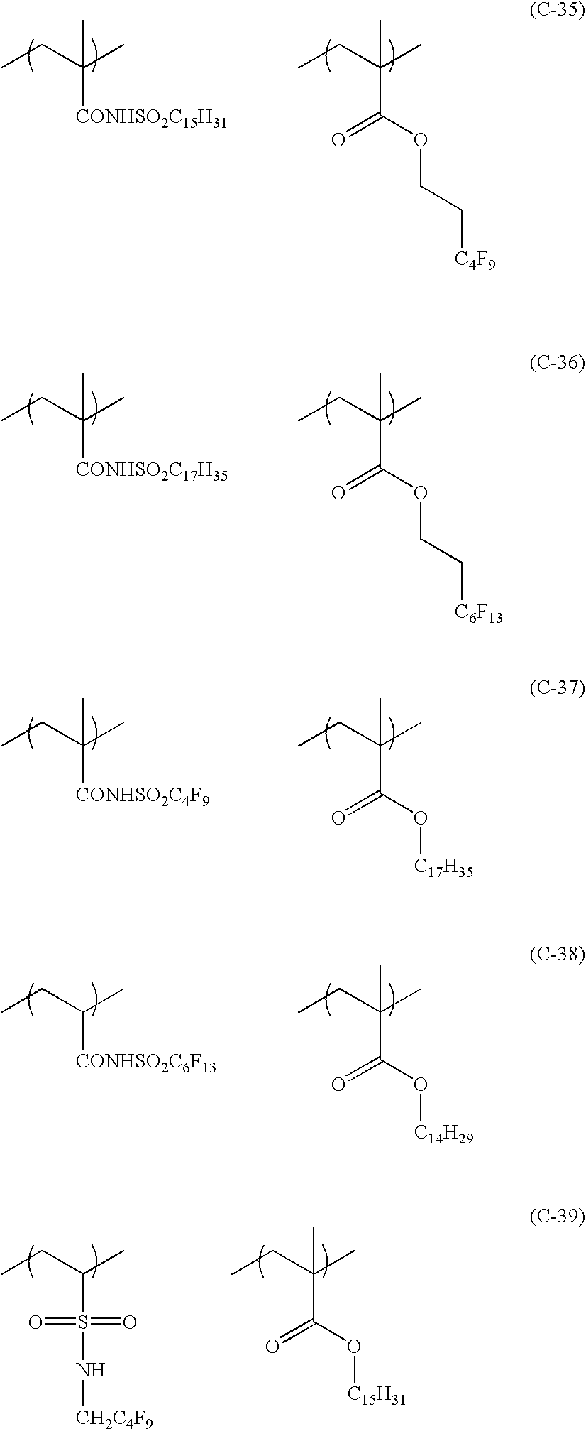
CCC(C)([CONHSO2C15H31])C.CCC(C)(C(OCC[C4F9])=O)C.CCC(C)([CONHSO2C17H35])C.CCC(C)(C(OCC[C6F13])=O)C.CCC(C)([CONHSO2C4F9])C.CCC(C)(C(O[C17H35])=O)C.CCC(C)[CONHSO2C6F13].CCC(C)(C(O[C14H29])=O)C.CCC(C)S(=O)(=O)N[CH2C4F9].CCC(C)(C(O[C15H31])=O)C
